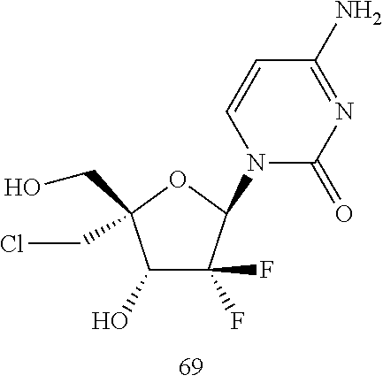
C1(O)C(F)(F)C(N2C(=O)N=C(N)C=C2)OC1(CO)CCl
